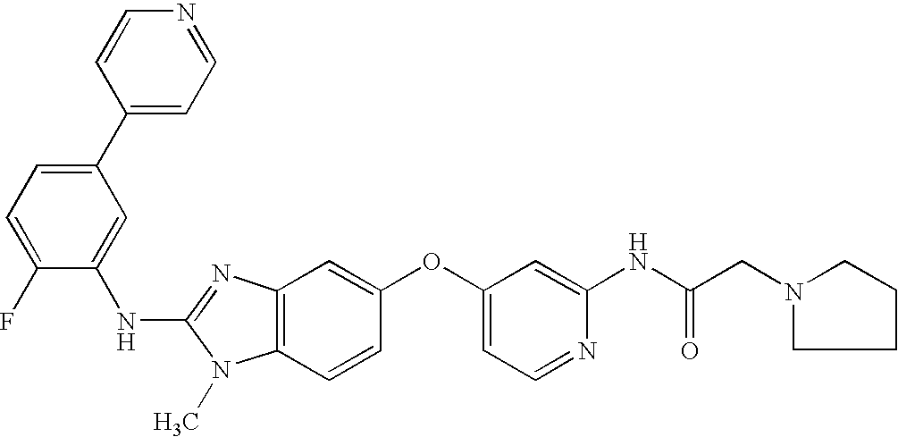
C1(C2=CC=NC=C2)=CC=C(F)C(NC2=NC3=C(N2C)C=CC(OC2=CC=NC(NC(CN4CCCC4)=O)=C2)=C3)=C1
